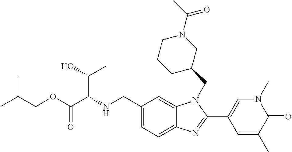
C1(CNC(C(OCC(C)C)=O)C(C)O)=CC=C2C(=C1)N(CC1CN(C(C)=O)CCC1)C(C1=CN(C)C(=O)C(C)=C1)=N2
